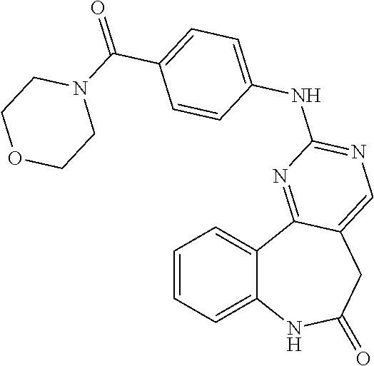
C12=CC=CC=C1C1=NC(NC3=CC=C(C(=O)N4CCOCC4)C=C3)=NC=C1CC(=O)N2
